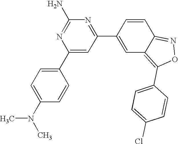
C1(C2=CC=C(N(C)C)C=C2)=CC(C2=CC3=C(C4=CC=C(Cl)C=C4)ON=C3C=C2)=NC(N)=N1
